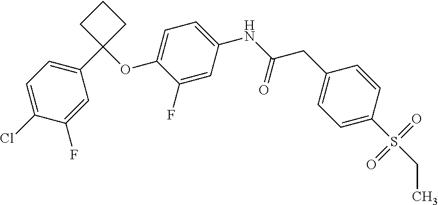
C1=C(OC2(C3=CC=C(Cl)C(F)=C3)CCC2)C(F)=CC(NC(CC2=CC=C(S(CC)(=O)=O)C=C2)=O)=C1
